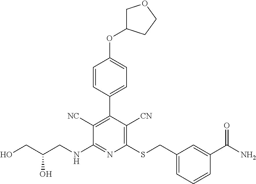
C1=CC(C2=C([NC])C(NCC(CO)O)=NC(SCC3=CC=CC(C(N)=O)=C3)=C2[CN])=CC=C1OC1COCC1
